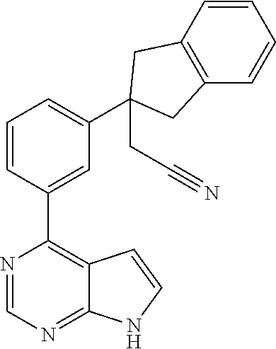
N1=CN=C2C(=C1C1=CC(C3(CC#N)CC4=C(C3)C=CC=C4)=CC=C1)C=CN2
